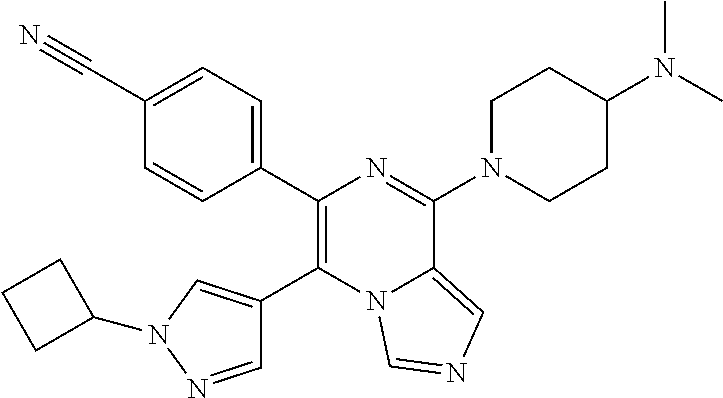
C1=NN(C2CCC2)C=C1C1=C(C2=CC=C(C#N)C=C2)N=C(N2CCC(N(C)C)CC2)C2=CN=CN12
